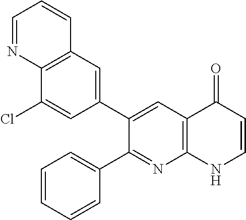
C12=C(C=C(C3=CC4=C(N=C3C3=CC=CC=C3)NC=CC4=O)C=C1Cl)C=CC=N2
